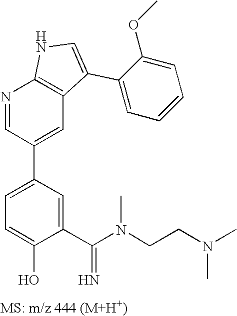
N1=CC(C2=CC=C(O)C(C(N(C)CCN(C)C)=N)=C2)=CC2=C1NC=C2C1=CC=CC=C1OC
